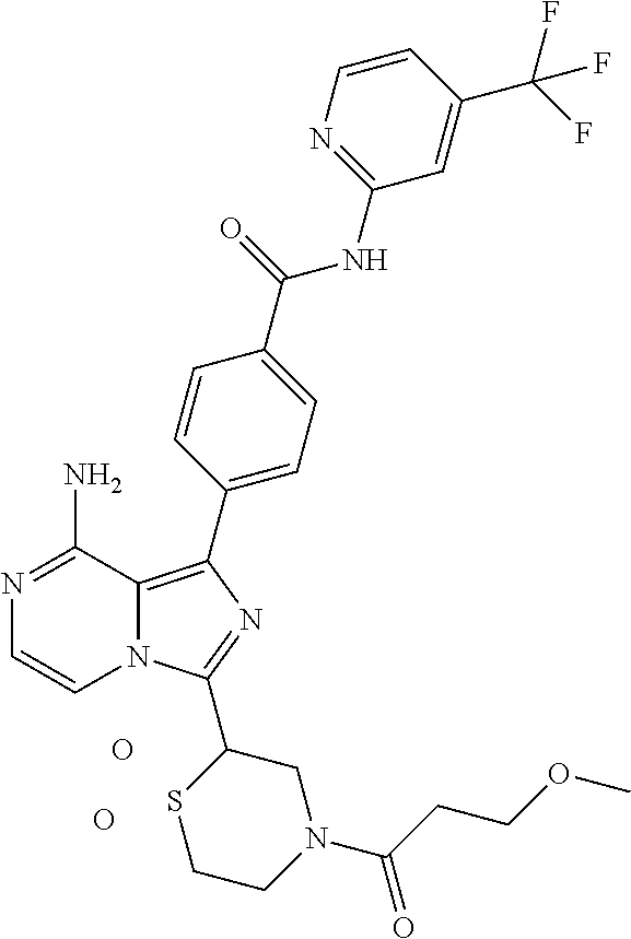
O.O.N1=C(N)C2=C(C3=CC=C(C(=O)NC4=NC=CC(C(F)(F)F)=C4)C=C3)N=C(C3SCCN(C(CCOC)=O)C3)N2C=C1
